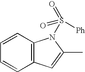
C1=CC2=C(C=C1)C=C(C)N2S(=O)([Ph])=O
